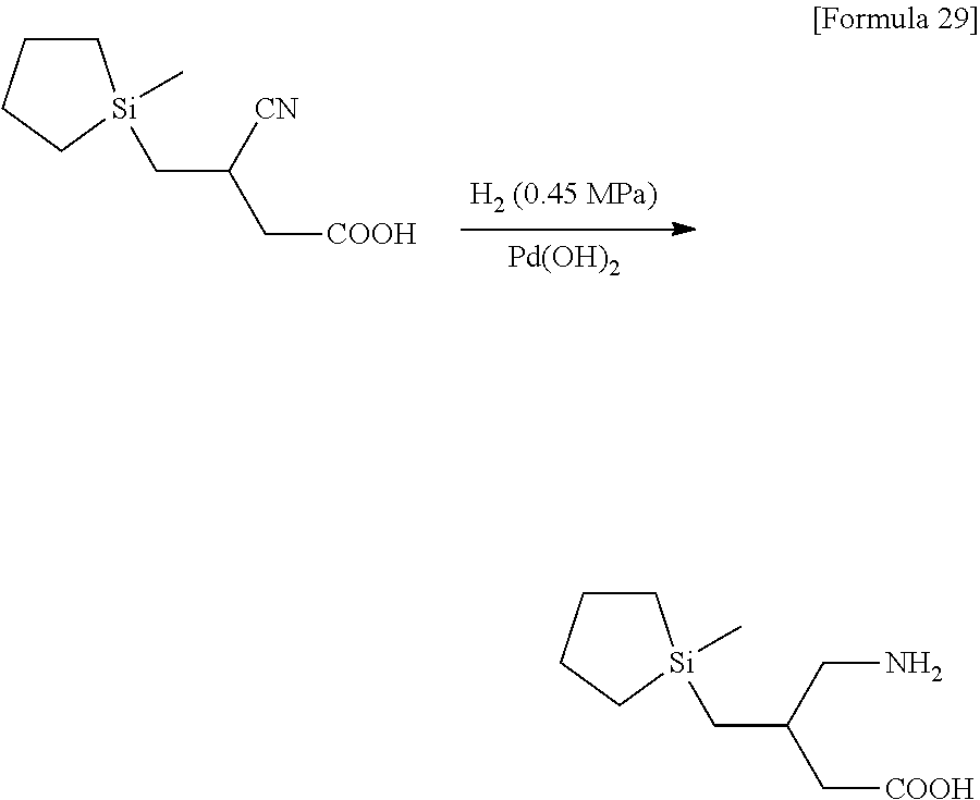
[Pd(OH)2].C[Si]1(CC(C[COOH])[CN])CCCC1.C[Si]1(CC(C[COOH])CN)CCCC1
